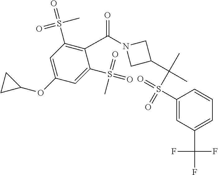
C1=C(OC2CC2)C=C(S(=O)(=O)C)C(C(N2CC(C(C)(C)S(=O)(=O)C3=CC(C(F)(F)F)=CC=C3)C2)=O)=C1S(=O)(C)=O
